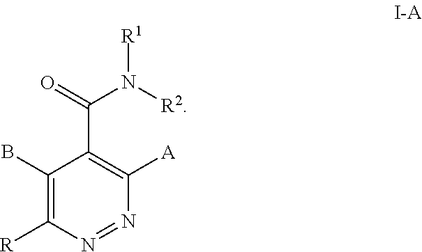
C1(B)=C([R])N=NC([A])=C1C(=O)N([R2])[R1]
